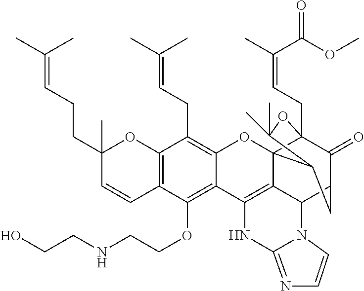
C12=C(C=CC(CCC=C(C)C)(C)O1)C(OCCNCCO)=C1C(=C2CC=C(C)C)OC23C4(CC=C(C)C(OC)=O)C(=O)C(CC2C(C)(C)O4)C2C3=C1NC1=NC=CN21
